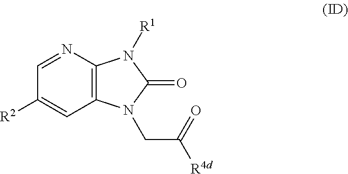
C1([R2])=CC2=C(N=C1)N([R1])C(=O)N2CC([R4d])=O
